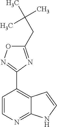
C1=CN=C2C(=C1C1=NOC(CC(C)(C)C)=N1)C=CN2
